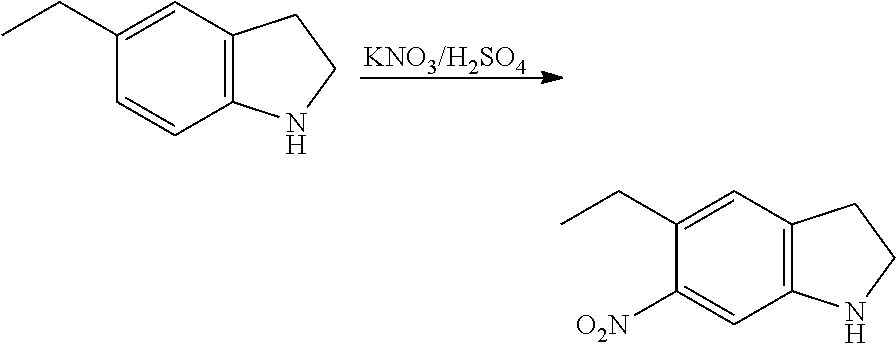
C12=C(C=C(CC)C=C1)CCN2.C12=C(C=C(CC)C([O2N])=C1)CCN2
